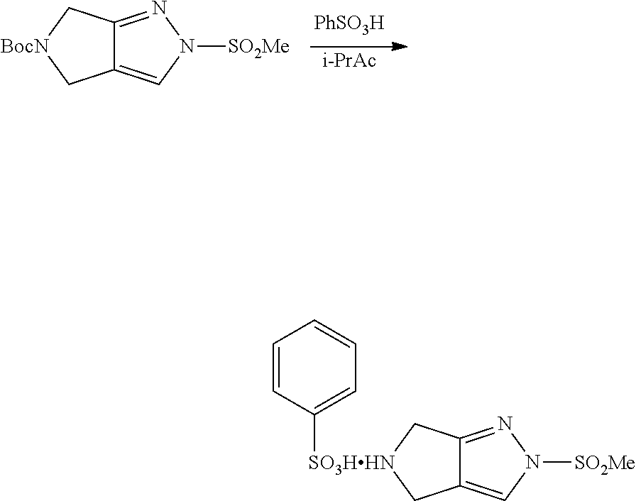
[PhSO3H].[i-PrAc].C12=CN([SO2Me])N=C1C[BocN]C2.C12=CN([SO2Me])N=C1C[SO3HHN](C1=CC=CC=C1)C2
